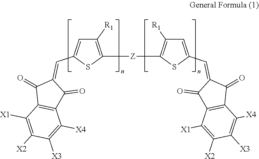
C1([R1])=C([Z]C2=C([R1])C=C(C=C3C(=O)C4=C(C3=O)C([X1])=C([X2])C([X3])=C4[X4])S2)SC(C=C2C(=O)C3=C(C2=O)C([X4])=C([X3])C([X2])=C3[X1])=C1
